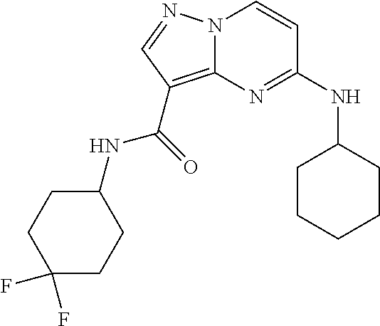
N(C1=NC2=C(C(NC3CCC(F)(F)CC3)=O)C=NN2C=C1)C1CCCCC1
